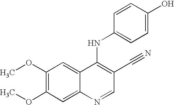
C1(OC)=C(OC)C=C2C(=C1)C(NC1=CC=C(O)C=C1)=C(C#N)C=N2
